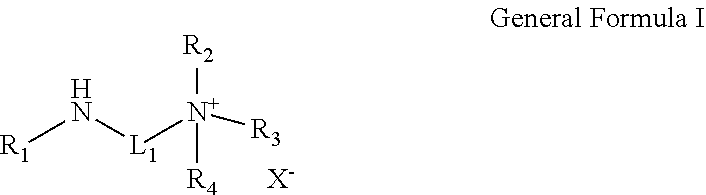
[R1]N[L1][N+]([R3])([R2])[R4].[X-]
